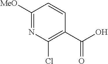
C1=CC([MeO])=NC(Cl)=C1C(O)=O
